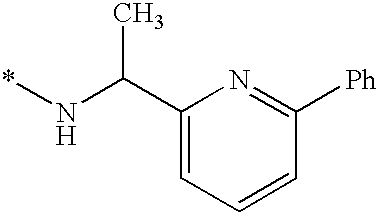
C1(C(N*)C)=CC=CC([Ph])=N1
